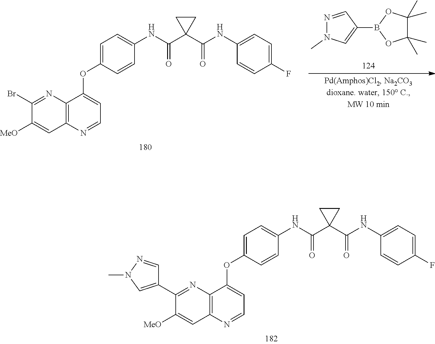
C1(B2OC(C)(C)C(C)(C)O2)=CN(C)N=C1.C1(NC(C2(C(=O)NC3=CC=C(OC4=CC=NC5=C4N=C(Br)C([MeO])=C5)C=C3)CC2)=O)=CC=C(F)C=C1.C1(NC(C2(C(=O)NC3=CC=C(OC4=CC=NC5=C4N=C(C4=CN(C)N=C4)C([MeO])=C5)C=C3)CC2)=O)=CC=C(F)C=C1
